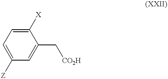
C1([X])=CC=C([Z])C=C1C[CO2H]
